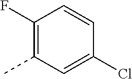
C1(F)=C(C)C=C(Cl)C=C1
